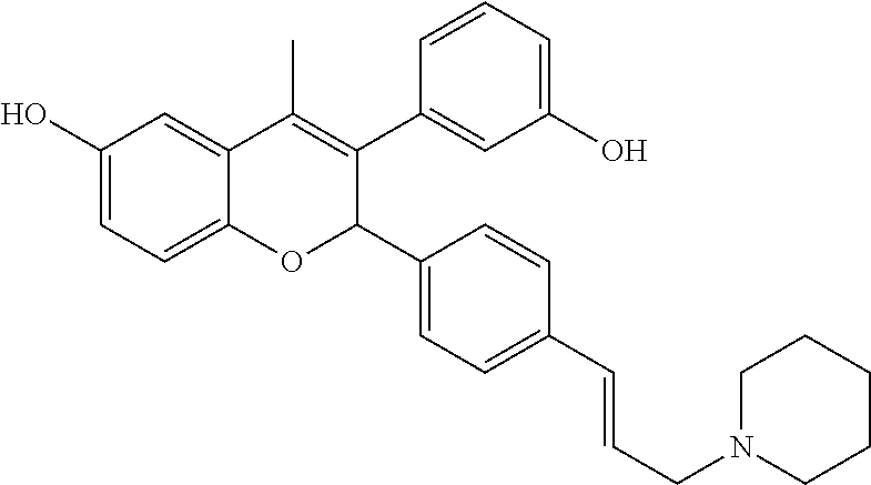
C1(O)=CC=C2C(=C1)C(C)=C(C1=CC(O)=CC=C1)C(C1=CC=C(C=CCN3CCCCC3)C=C1)O2
